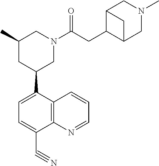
C1(C2CN(C(CC3C4CN(C)CC3C4)=O)CC(C)C2)=CC=C(C#N)C2=C1C=CC=N2
